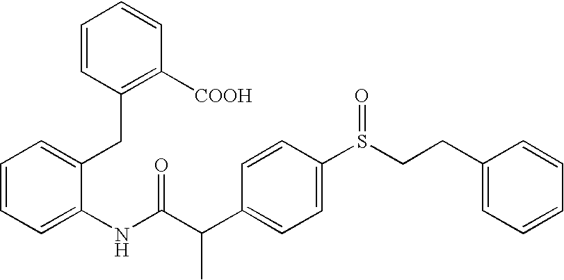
C1=CC=C(NC(C(C2=CC=C(S(CCC3=CC=CC=C3)=O)C=C2)C)=O)C(CC2=C([COOH])C=CC=C2)=C1
